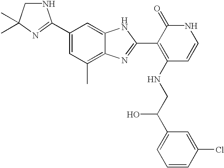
C1(C2=NC(C)(C)CN2)=CC(C)=C2C(=C1)NC(C1=C(NCC(C3=CC=CC(Cl)=C3)O)C=CNC1=O)=N2
